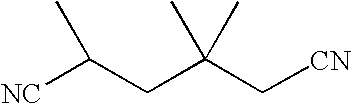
[NC]C(CC(C[CN])(C)C)C
